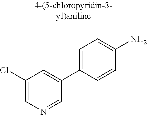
C1(Cl)=CN=CC(C2=CC=C(N)C=C2)=C1
